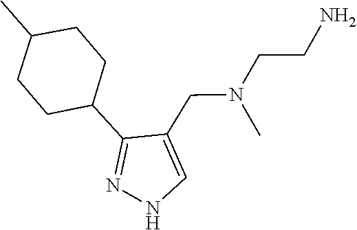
C1(C2CCC(C)CC2)=NNC=C1CN(C)CCN
